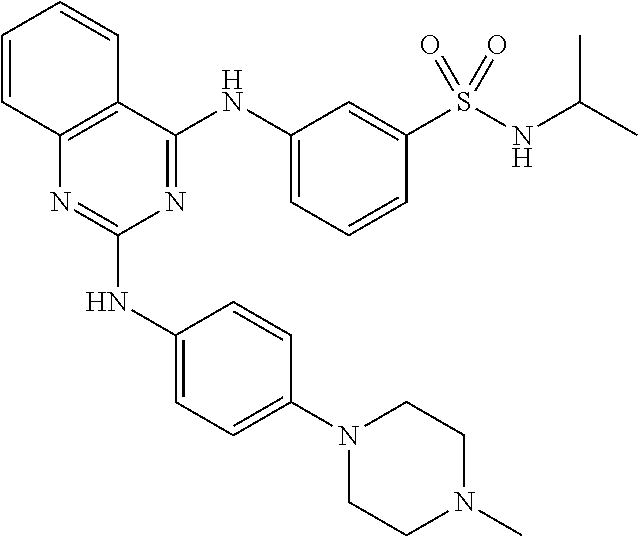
C1(NC2=CC=C(N3CCN(C)CC3)C=C2)=NC2=C(C(NC3=CC=CC(S(NC(C)C)(=O)=O)=C3)=N1)C=CC=C2
